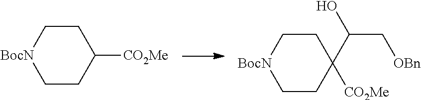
C1CC([CO2Me])CC[BocN]1.C1CC(C(C[OBn])O)([CO2Me])CC[BocN]1
